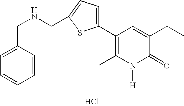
Cl.C1(C2=CC=C(CNCC3=CC=CC=C3)S2)=C(C)N([H])C(=O)C(CC)=C1
